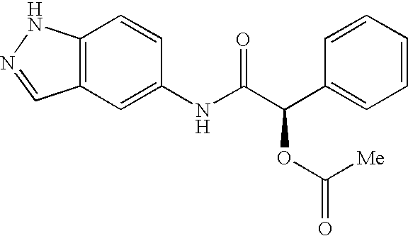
C12=C(C=C(NC(C(C3=CC=CC=C3)OC(=O)[Me])=O)C=C1)C=NN2
